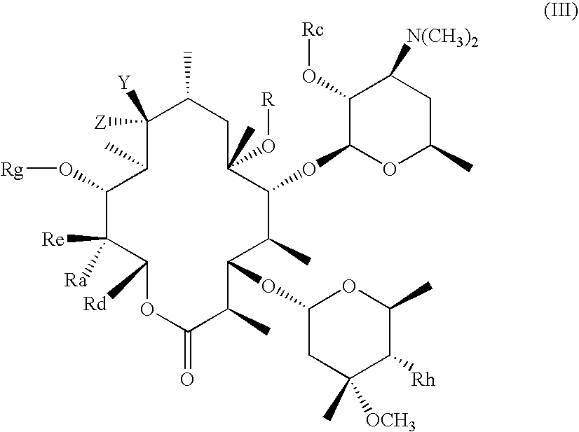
C1(O[Rg])C([Ra])([Re])C([Rd])OC(=O)C(C)C(OC2CC(C)([OCH3])C([Rh])C(C)O2)C(C)C(OC2C(O[Rc])C([N(CH3)2])CC(C)O2)C(O[R])(C)CC(C)C([Z])([Y])C1C
